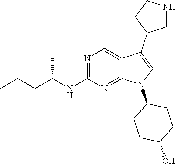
N1=C(NC(CCC)C)N=C2C(=C1)C(C1CNCC1)=CN2C1CCC(O)CC1
